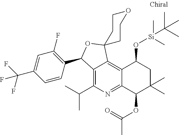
C12=C(C(C)C)N=C3C(=C1C1(OC2C2=C(F)C=C(C(F)(F)F)C=C2)CCOCC1)C(O[Si](C)(C(C)(C)C)C)CC(C)(C)C3OC(=O)C
